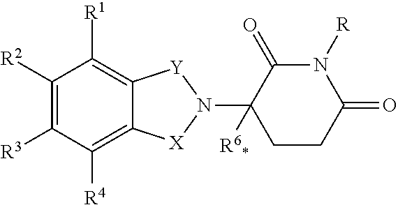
C1([R2])=C([R3])C([R4])=C2C(=C1[R1])[Y]N(C1([R6*])CCC(=O)N([R])C1=O)[X]2
